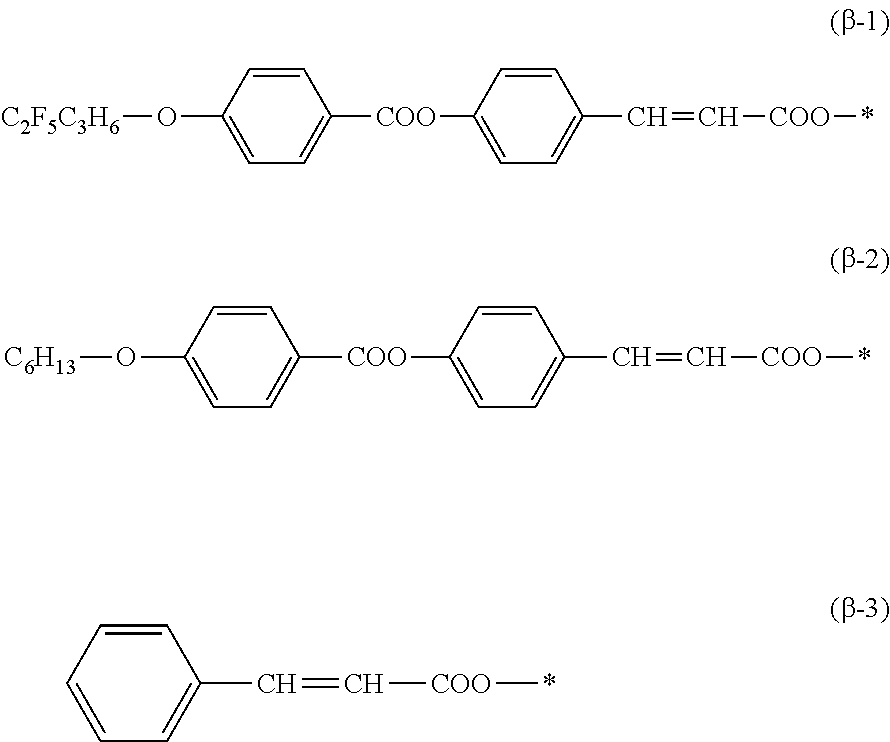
[C2F5C3H6]OC1=CC=C([COO]C2=CC=C(C=C[COO]*)C=C2)C=C1.[C6H13]OC1=CC=C([COO]C2=CC=C(C=C[COO]*)C=C2)C=C1.C1=CC=C(C=C[COO]*)C=C1
